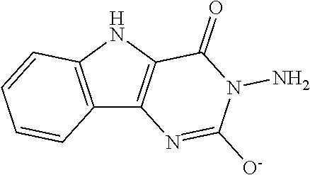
C12=C(NC3=C1N=C([O-])N(N)C3=O)C=CC=C2
